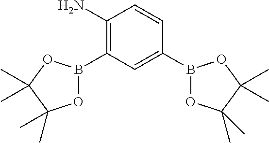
C1(N)=C(B2OC(C)(C)C(C)(C)O2)C=C(B2OC(C)(C)C(C)(C)O2)C=C1
